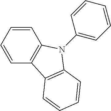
C1=CC=CC2=C1N(C1=CC=CC=C1)C1=C2C=CC=C1
